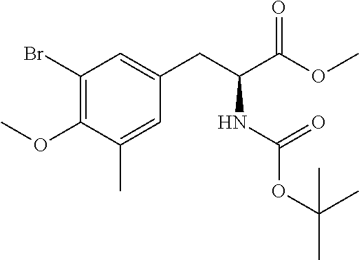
O(C1=C(Br)C=C(CC(NC(=O)OC(C)(C)C)C(OC)=O)C=C1C)C
